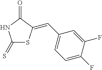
C1(=S)SC(=CC2=CC=C(F)C(F)=C2)C(=O)N1
